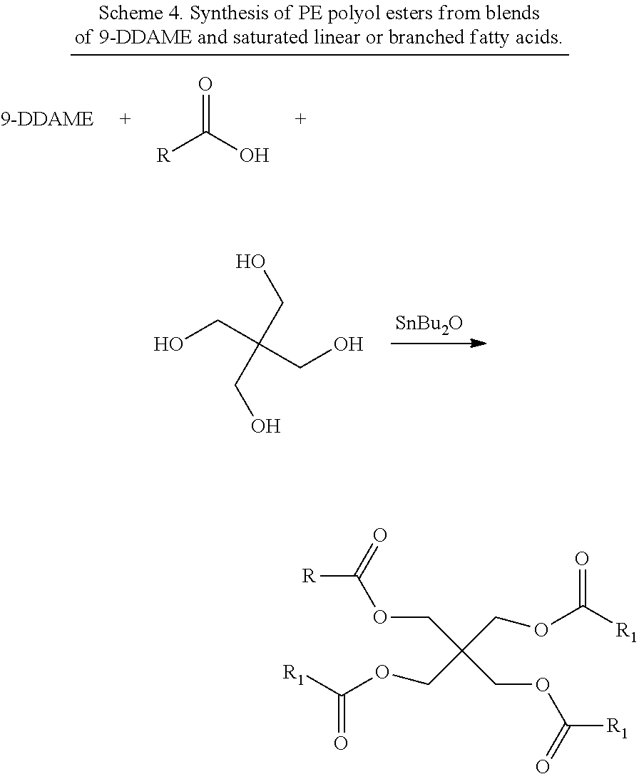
[SnBu2O].OCC(CO)(CO)CO.[R]C(O)=O.[R]C(=O)OCC(COC([R1])=O)(COC([R1])=O)COC([R1])=O
